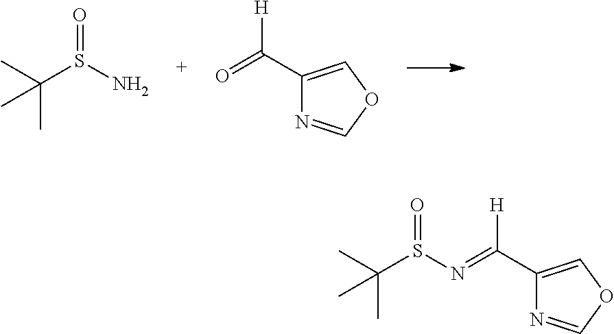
O=C(C1=COC=N1)[H].C(S(N)=O)(C)(C)C.C(S(N=C(C1=COC=N1)[H])=O)(C)(C)C
